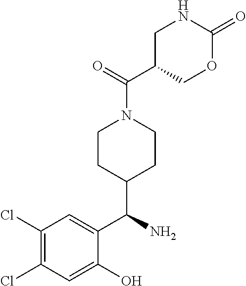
C1(Cl)=C(Cl)C=C(O)C(C(N)C2CCN(C(=O)C3COC(=O)NC3)CC2)=C1
